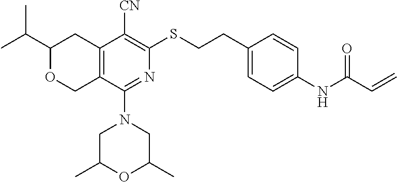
C1(C(C)C)OCC2=C(C1)C([CN])=C(SCCC1=CC=C(NC(C=C)=O)C=C1)N=C2N1CC(C)OC(C)C1
